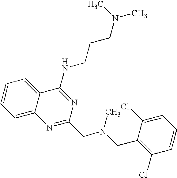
C1=C2C(=CC=C1)C(NCCCN(C)C)=NC(CN(CC1=C(Cl)C=CC=C1Cl)C)=N2
